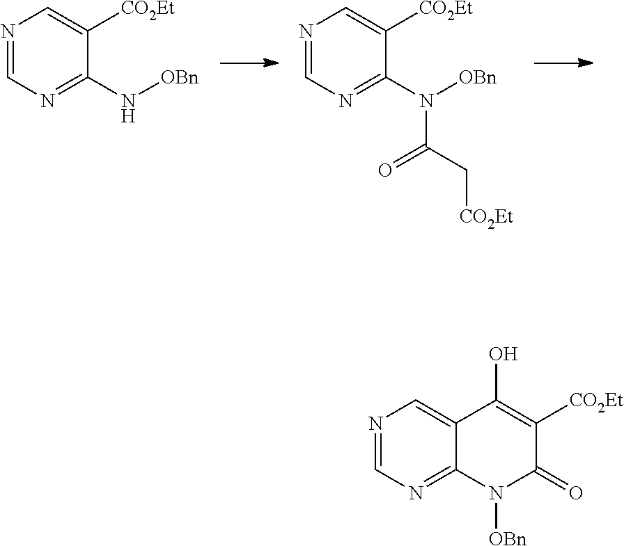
N1=CN=C(N[OBn])C([CO2Et])=C1.N1=CN=C(N([OBn])C(C[CO2Et])=O)C([CO2Et])=C1.N1=CN=C2C(=C1)C(O)=C([CO2Et])C(=O)N2[OBn]
